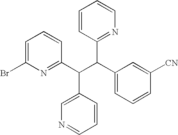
C1=C(Br)N=C(C(C(C2=CC=CC([CN])=C2)C2=NC=CC=C2)C2=CN=CC=C2)C=C1
